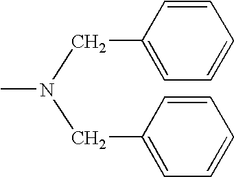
CN(CC1=CC=CC=C1)CC1=CC=CC=C1
